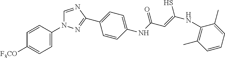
C1=CC(N2C=NC(C3=CC=C(NC(C=C(NC4=C(C)C=CC=C4C)S)=O)C=C3)=N2)=CC=C1[F3CO]
